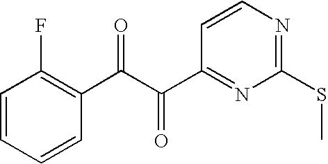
O=C(C(C1=NC(SC)=NC=C1)=O)C1=C(F)C=CC=C1
